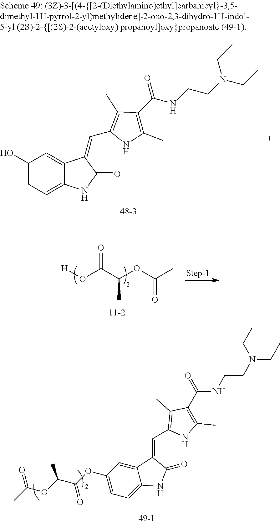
C1(O)=CC=C2C(=C1)C(=CC1=C(C)C(C(NCCN(CC)CC)=O)=C(C)N1)C(=O)N2.[H]OC(C(OC(C)=O)C)=O.C1(OC(C(OC(C)=O)C)=O)=CC=C2C(=C1)C(=CC1=C(C)C(C(NCCN(CC)CC)=O)=C(C)N1)C(=O)N2
